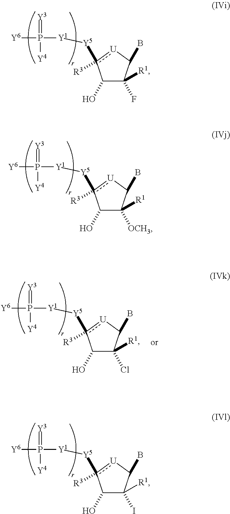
[Y6]P(=[Y3])([Y4])[Y1][Y5]c1([R3])[U]C(B)C(F)([R1])C1O.[Y6]P(=[Y3])([Y4])[Y1][Y5]c1([R3])[U]C(B)C([OCH3])([R1])C1O.[Y6]P(=[Y3])([Y4])[Y1][Y5]c1([R3])[U]C(B)C(I)([R1])C1O.[Y6]P(=[Y3])([Y4])[Y1][Y5]c1([R3])[U]C(B)C(Cl)([R1])C1O
